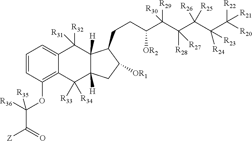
C1=CC(OC(C([Z])=O)([R36])[R35])=C2C(=C1)C([R32])([R31])C1([H])C([H])(C2([R33])[R34])CC([OR1])C1CCC(C(C(C(C(C([R20])([R22])[R21])([R24])[R23])([R25])[R26])([R28])[R27])([R29])[R30])[OR2]
